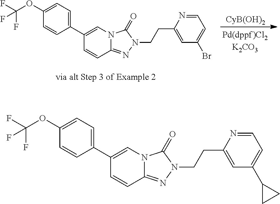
C1(C2=CC=C(OC(F)(F)F)C=C2)=CN2C(=NN(CCC3=CC(Br)=CC=N3)C2=O)C=C1.[CyB(OH)2].C1(C2=CC=C(OC(F)(F)F)C=C2)=CN2C(=NN(CCC3=CC(C4CC4)=CC=N3)C2=O)C=C1
